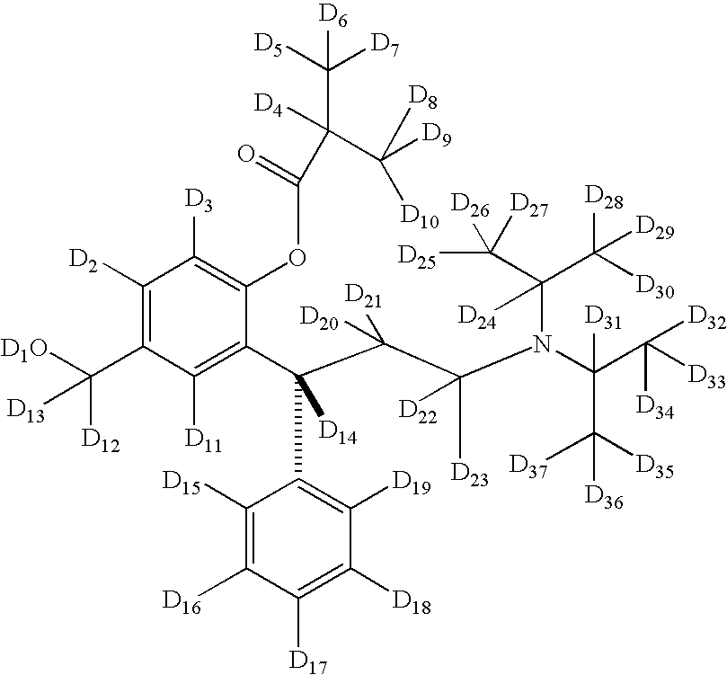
C1([D2])=C(C([D1O])([D12])[D13])C([D11])=C(C(C(C(N(C(C([D33])([D34])[D32])([D31])C([D35])([D37])[D36])C(C([D25])([D26])[D27])(C([D28])([D29])[D30])[D24])([D23])[D22])([D20])[D21])(C2=C([D19])C([D18])=C([D17])C([D16])=C2[D15])[D14])C(OC(=O)C([D4])(C([D9])([D8])[D10])C([D5])([D7])[D6])=C1[D3]
